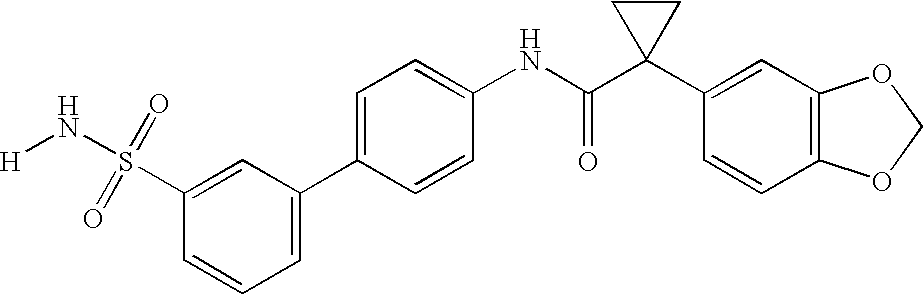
C1(NC(C2(C3=CC4=C(C=C3)OCO4)CC2)=O)=CC=C(C2=CC=CC(S(=O)(=O)N[H])=C2)C=C1
